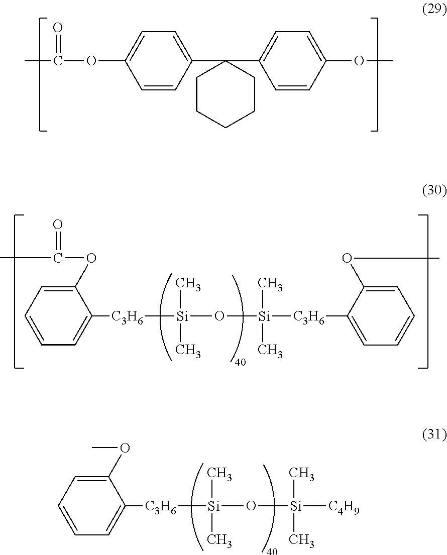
C1(C2(C3=CC=C(OC)C=C3)CCCCC2)=CC=C(OC(C)=O)C=C1.C1(OC(C)=O)=CC=CC=C1[C3H6][Si](O[Si]([C3H6]C1=CC=CC=C1OC)(C)C)(C)C.C1(OC)=CC=CC=C1[C3H6][Si](O[Si]([C4H9])(C)C)(C)C
